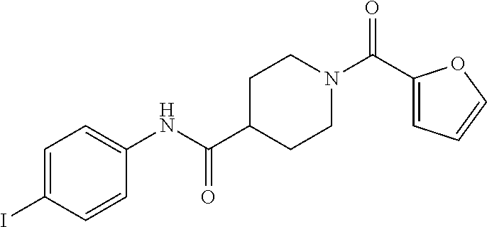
C1(C(N2CCC(C(NC3=CC=C(I)C=C3)=O)CC2)=O)=CC=CO1
